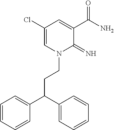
C1(Cl)=CN(CCC(C2=CC=CC=C2)C2=CC=CC=C2)C(=N)C(C(N)=O)=C1
